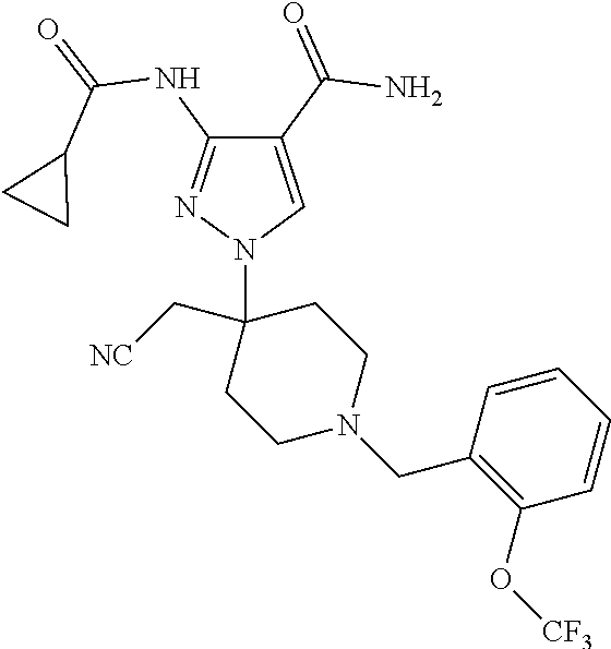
C1(C(=O)N)=CN(C2(C[NC])CCN(CC3=C(O[CF3])C=CC=C3)CC2)N=C1NC(=O)C1CC1
